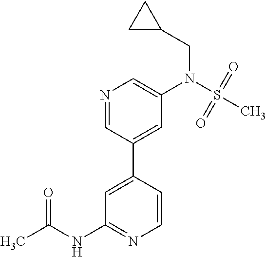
C1=C(C2=CC(N(S(C)(=O)=O)CC3CC3)=CN=C2)C=CN=C1NC(C)=O
